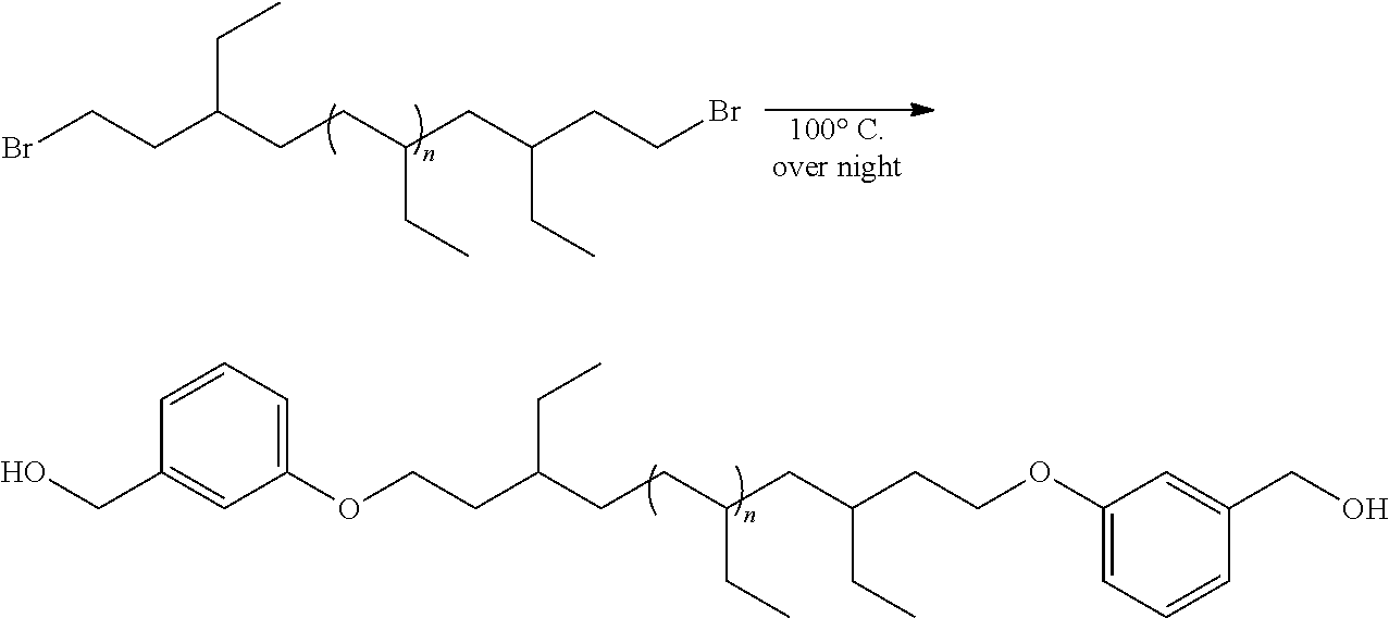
BrCCC(CCC(CC(CCBr)CC)CC)CC.[100 C.over night].O(CCC(CCC(CC(CCOC1=CC=CC(CO)=C1)CC)CC)CC)C1=CC=CC(CO)=C1
